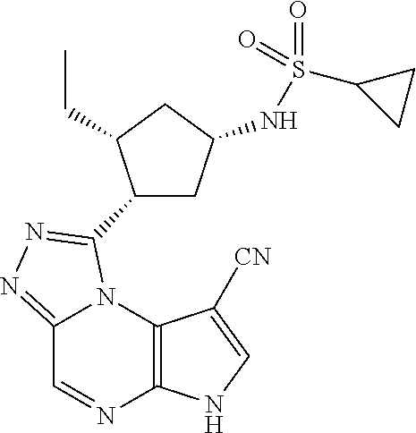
C12=NN=C(C3CC(NS(=O)(=O)C4CC4)CC3CC)N1C1=C(N=C2)NC=C1[CN]
